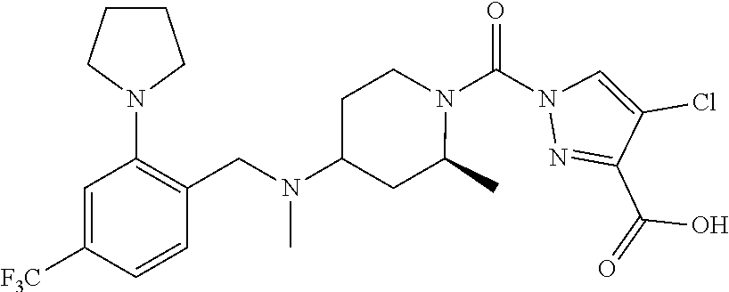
N1(C(N2N=C(C(=O)O)C(Cl)=C2)=O)CCC(N(CC2=C(N3CCCC3)C=C([F3C])C=C2)C)CC1C
